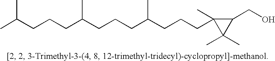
CC(CCCC(CCCC(CCCC1(C)C(C)(C)C1CO)C)C)C
